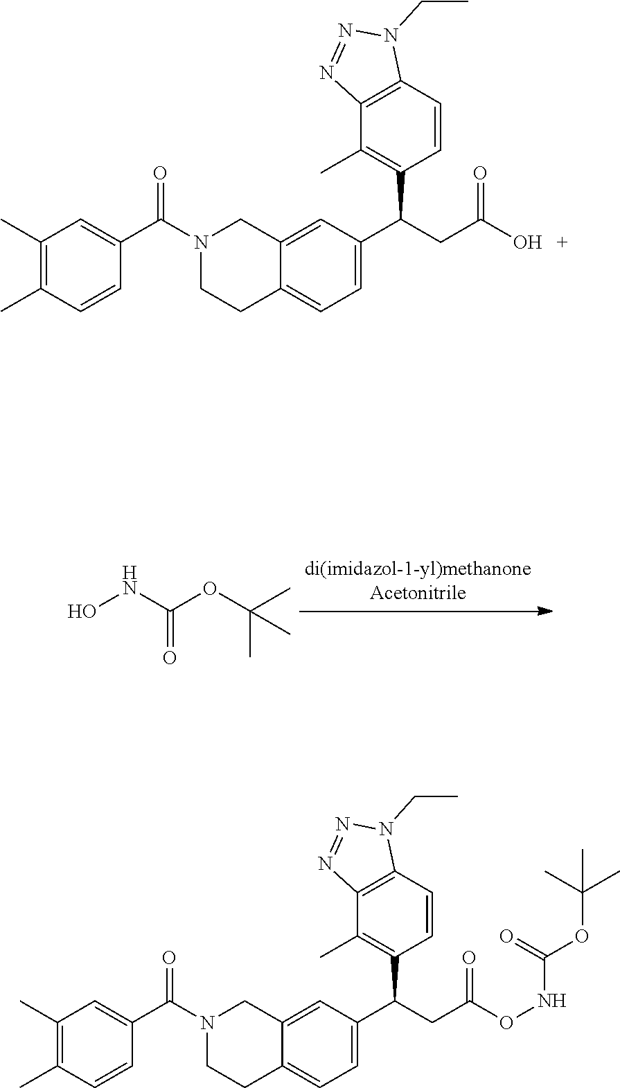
ONC(OC(C)(C)C)=O.N1(C(C2=CC(C)=C(C)C=C2)=O)CCC2=CC=C(C(CC(=O)O)C3=C(C)C4=C(C=C3)N(CC)N=N4)C=C2C1.N1(C(C2=CC(C)=C(C)C=C2)=O)CCC2=CC=C(C(CC(=O)ONC(OC(C)(C)C)=O)C3=C(C)C4=C(C=C3)N(CC)N=N4)C=C2C1
